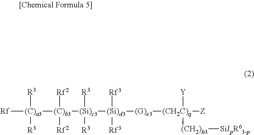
[Rf][(C)a3]([R3])([R3])[(C)b3]([(Si)c3]([R3])([R3])[(Si)d3]([Rf3])([Rf3])[(G)e3][(CH2C)q]([Y])([(CH2)h3][SiJpR63-p])[Z])([Rf2])[Rf2]
